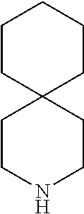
C1CNCCC12CCCCC2
